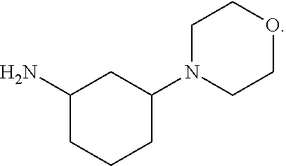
O1CCN(C2CC(N)CCC2)CC1
